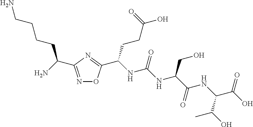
N1=C(C(N)CCCCN)N=C(C(NC(NC(C(NC(C(O)=O)C(O)C)=O)CO)=O)CCC(O)=O)O1
